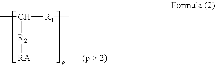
CC([R2][RA])[R1]C
